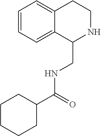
C1=CC=C2C(=C1)CCNC2CNC(C1CCCCC1)=O
